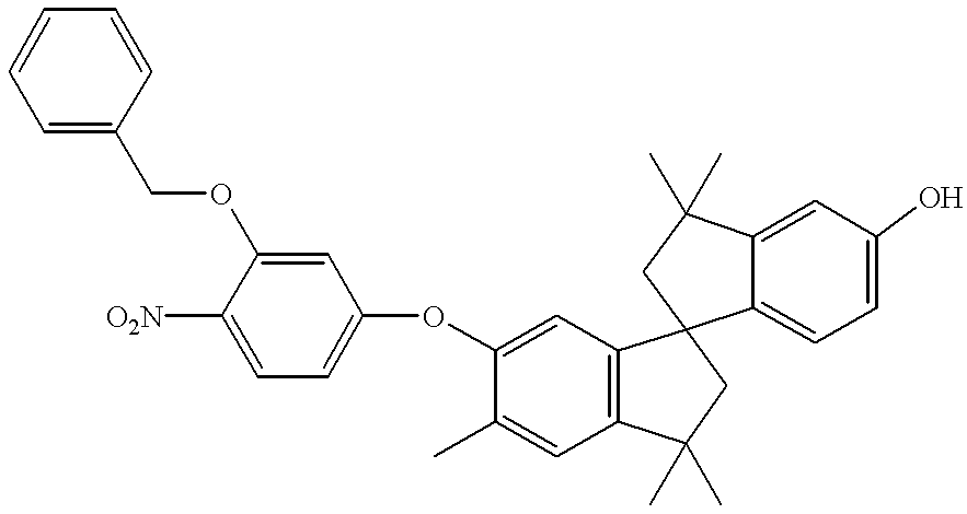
C1=C(COC2=CC(OC3=CC4=C(C=C3C)C(C)(C)CC43C4=CC=C(O)C=C4C(C)(C)C3)=CC=C2[O2N])C=CC=C1
